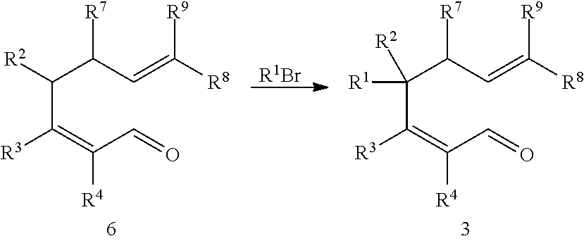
C(=C([R8])[R9])C(C(C(=C(C=O)[R4])[R3])([R1])[R2])[R7].C(=C([R8])[R9])C(C(C(=C(C=O)[R4])[R3])[R2])[R7].[R1Br]
